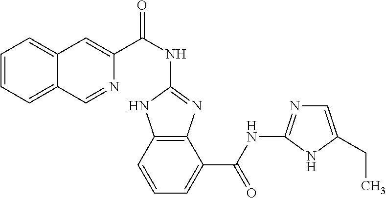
C1(NC(C2=CC3=CC=CC=C3C=N2)=O)=NC2=C(N1)C=CC=C2C(NC1=NC=C(CC)N1)=O
